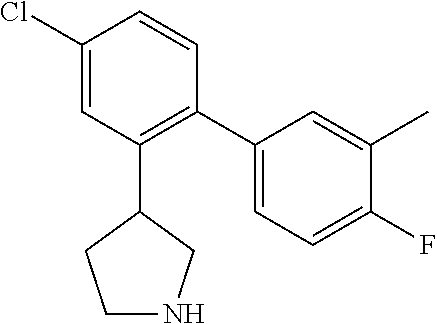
C1(Cl)=CC(C2CCNC2)=C(C2=CC=C(F)C(C)=C2)C=C1
